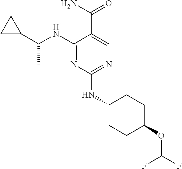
C1(NC(C2CC2)C)=NC(NC2CCC(OC(F)F)CC2)=NC=C1C(N)=O
